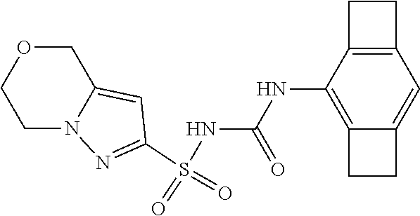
S(NC(NC1=C2C(=CC3=C1CC3)CC2)=O)(=O)(=O)C1=NN2C(=C1)COCC2
